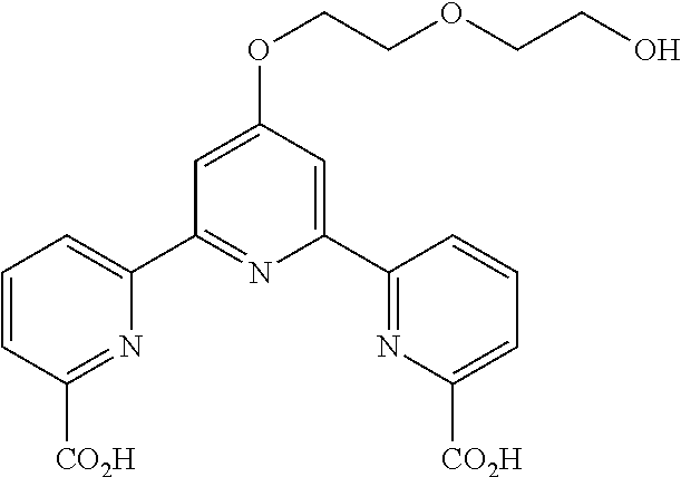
C1(C2=NC([CO2H])=CC=C2)=CC(OCCOCCO)=CC(C2=CC=CC([CO2H])=N2)=N1
